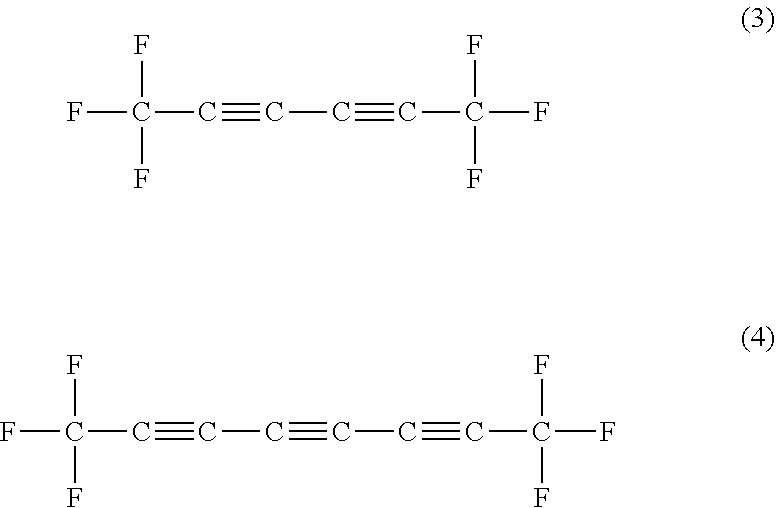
FC(F)(F)C#CC#CC(F)(F)F.FC(F)(F)C#CC#CC#CC(F)(F)F
